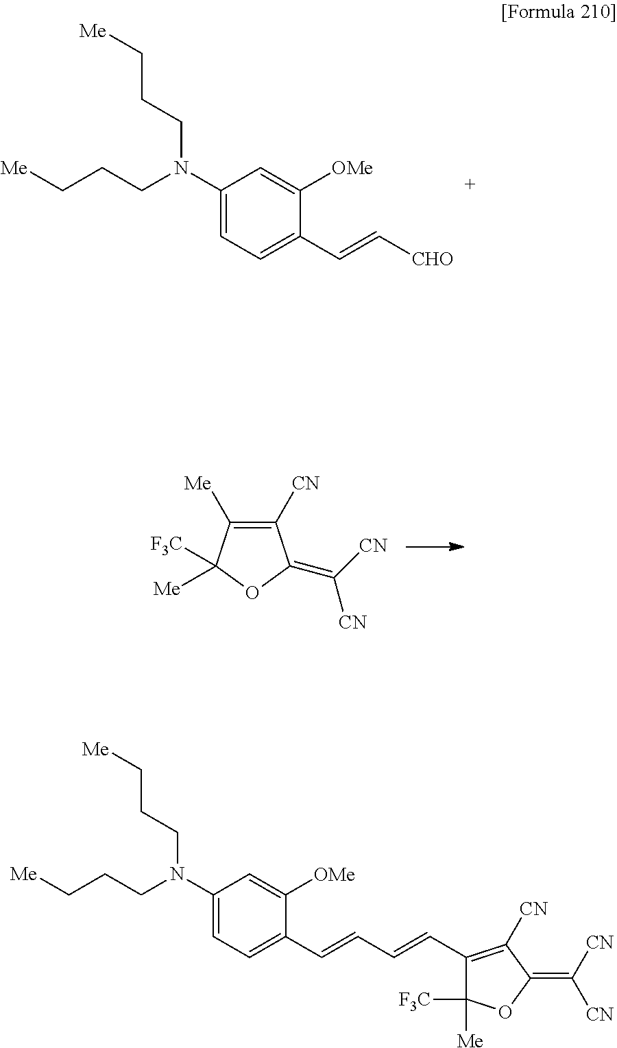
C1([CN])=C([Me])C([F3C])([Me])OC1=C([CN])[CN].C1(N(CCC[Me])CCC[Me])=CC=C(C=C[CHO])C([OMe])=C1.C1(N(CCC[Me])CCC[Me])=CC=C(C=CC=CC2=C([CN])C(=C([CN])[CN])OC2([F3C])[Me])C([OMe])=C1
